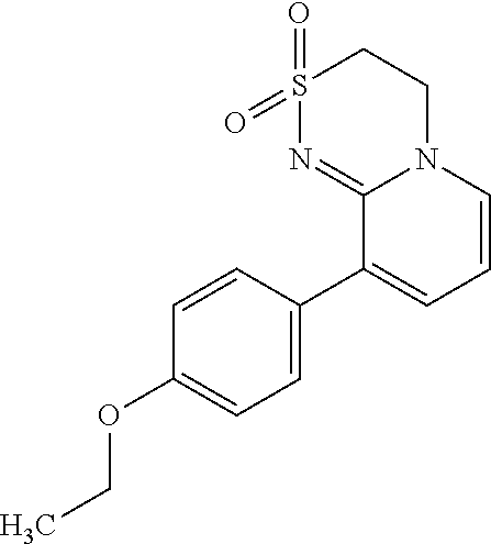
C1=C(C2=CC=CN3C2=NS(=O)(=O)CC3)C=CC(OCC)=C1
